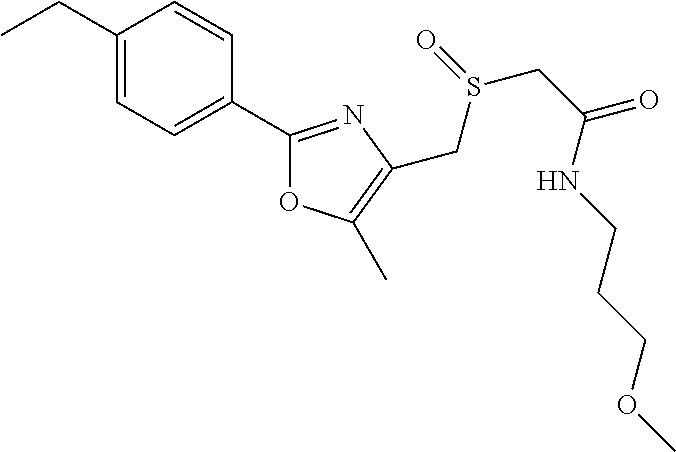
C1(CC)=CC=C(C2=NC(CS(=O)CC(=O)NCCCOC)=C(C)O2)C=C1
